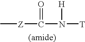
C(N([H])[T])(=O)[Z]C
